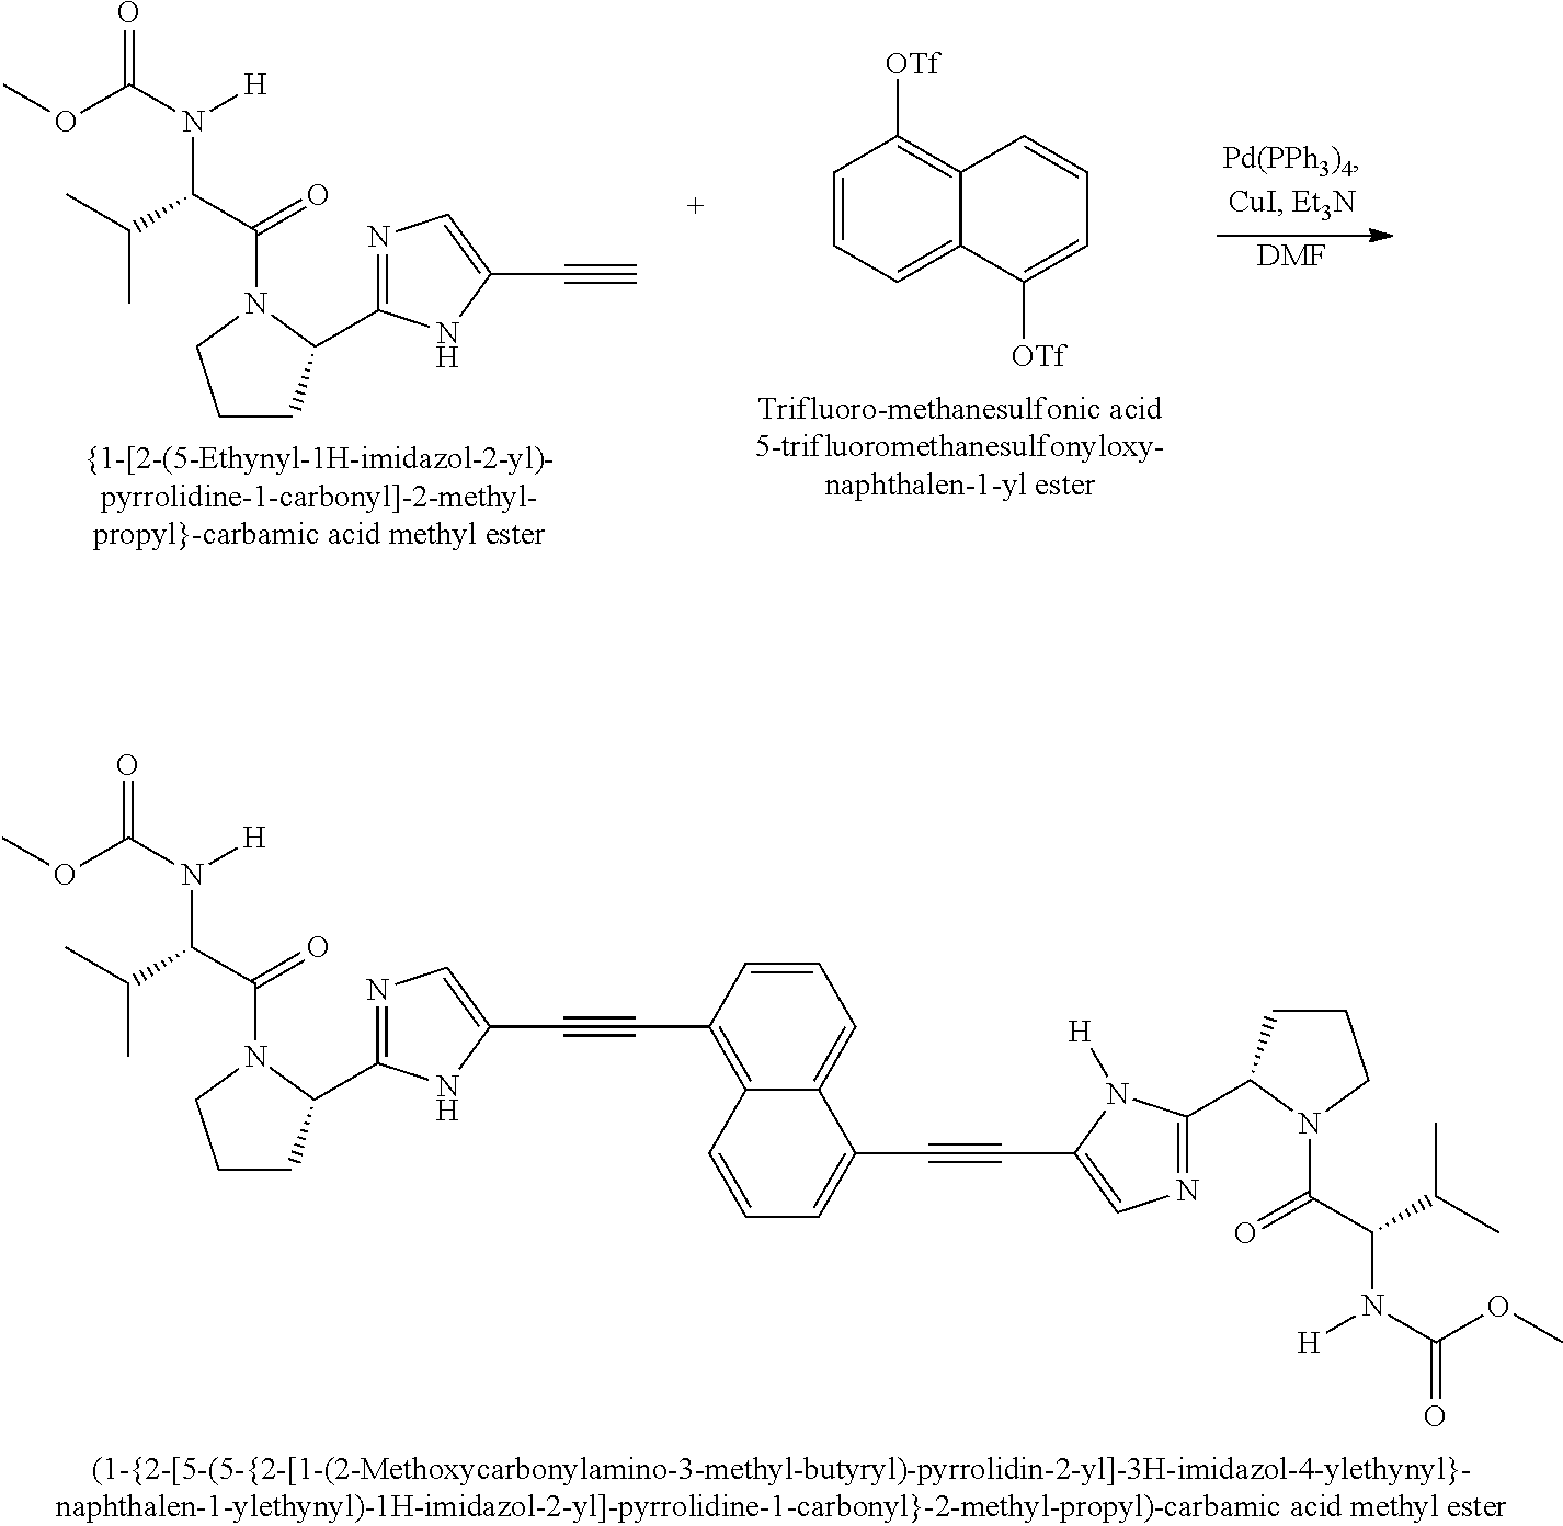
O(C(N([H])C(C(=O)N1CCCC1C1=NC=C(C#C)N1)C(C)C)=O)C.C1=CC=C2C(=C1[OTf])C=CC=C2[OTf].[DMF].O(C(N([H])C(C(=O)N1CCCC1C1=NC=C(C#CC2=C3C(=CC=C2)C(C#CC2=CN=C(C4CCCN4C(C(N(C(=O)OC)[H])C(C)C)=O)N2[H])=CC=C3)N1)C(C)C)=O)C
